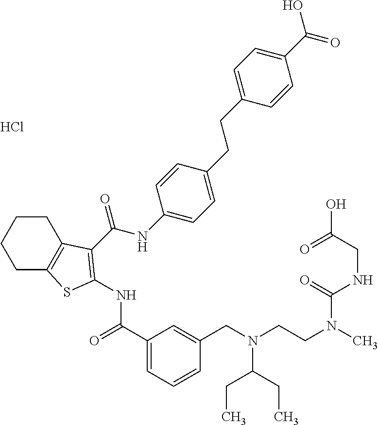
C(NC1=CC=C(CCC2=CC=C(C(O)=O)C=C2)C=C1)(=O)C1=C(NC(=O)C2=CC=CC(CN(CCN(C)C(=O)NCC(O)=O)C(CC)CC)=C2)SC2=C1CCCC2.Cl
